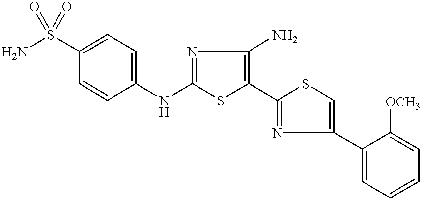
NS(C1=CC=C(NC2=NC(N)=C(C3=NC(C4=CC=CC=C4[OCH3])=CS3)S2)C=C1)(=O)=O
